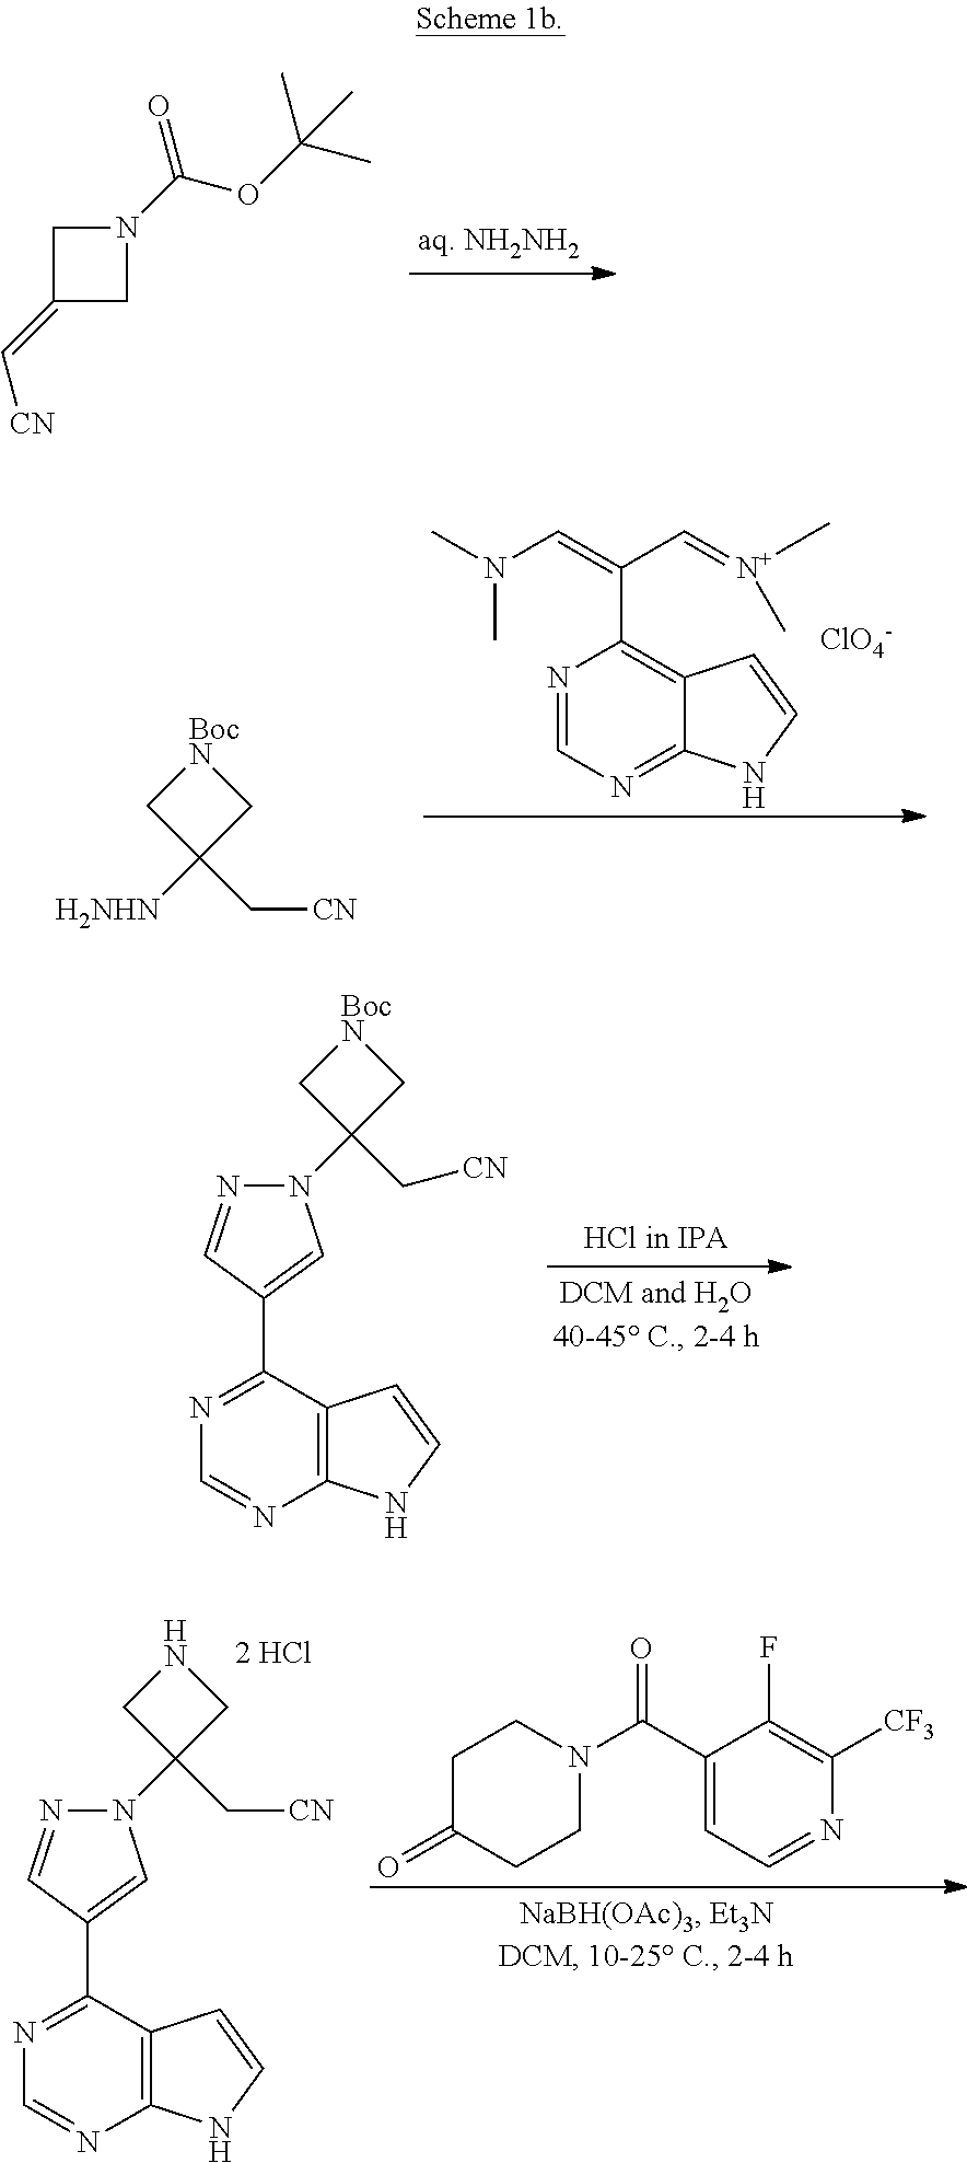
C1(=C[CN])CN(C(OC(C)(C)C)=O)C1.C1([H2NHN])(C[CN])C[BocN]C1.N1=CN=C2C(=C1C(=CN(C)C)C=[N+](C)C)C=CN2.[ClO4-].N1=C(C2=CN(C3(C[CN])C[BocN]C3)N=C2)C2=C(N=C1)NC=C2.N1=C(C2=CN(C3(C[CN])CNC3)N=C2)C2=C(N=C1)NC=C2.C1C(=O)CCN(C(=O)C2=CC=NC([CF3])=C2F)C1
